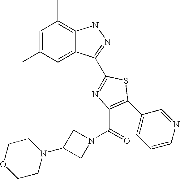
C1=C(C)C=C2C(=C1C)NN=C2C1=NC(C(N2CC(N3CCOCC3)C2)=O)=C(C2=CC=CN=C2)S1
